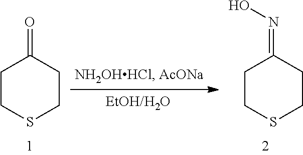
C1CSCCC1=O.C1CSCCC1=NO
